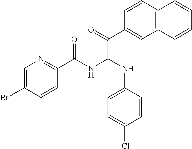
C1=C(Br)C=CC(C(NC(C(=O)C2=CC3=C(C=C2)C=CC=C3)NC2=CC=C(Cl)C=C2)=O)=N1
